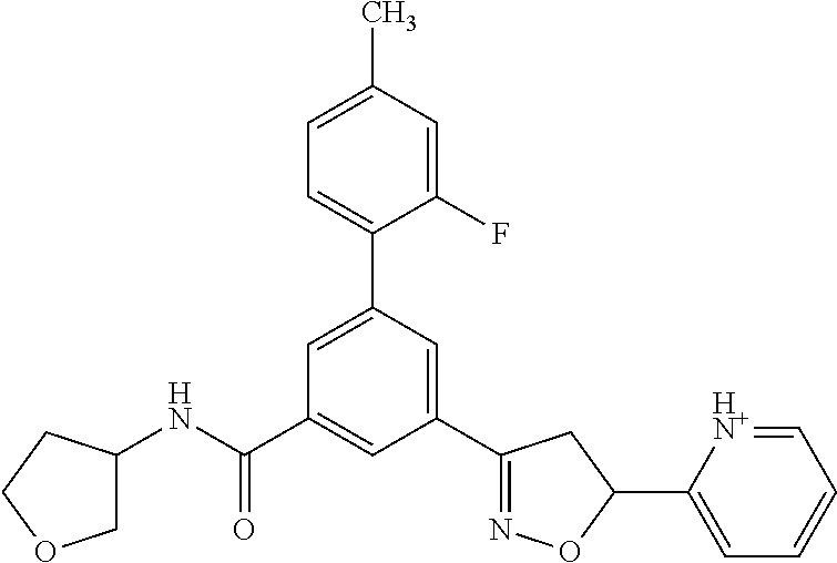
N(C(C1=CC(C2=NOC(C3=CC=CC=[HN+]3)C2)=CC(C2=CC=C(C)C=C2F)=C1)=O)C1COCC1
